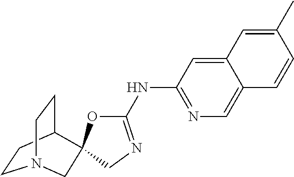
C1(C)=CC2=CC(NC3=NCC4(C5CCN(CC5)C4)O3)=NC=C2C=C1
